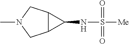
C12C(CN(C)C1)C2NS([Me])(=O)=O
